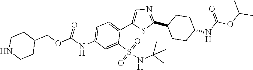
C1=C(NC(=O)OCC2CCNCC2)C=C(S(=O)(=O)NC(C)(C)C)C(C2=CN=C(C3CCC(NC(OC(C)C)=O)CC3)S2)=C1
